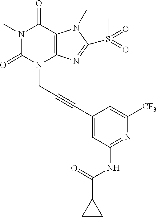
N1(C)C(=O)N(CC#CC2=CC(NC(=O)C3CC3)=NC([CF3])=C2)C2=C(C1=O)N(C)C(S(C)(=O)=O)=N2
